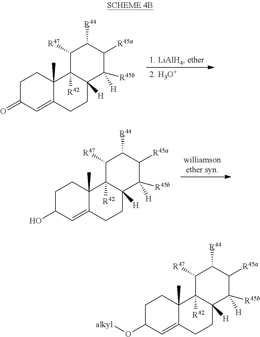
C1C(=O)C=C2C(C)(C1)C1([R42])C([H])(CC2)C([H])([R45b])C([R45a])C([R44])C1[R47].C1C(O)C=C2C(C)(C1)C1([R42])C([H])(CC2)C([H])([R45b])C([R45a])C([R44])C1[R47].C1C(O[alkyl])C=C2C(C)(C1)C1([R42])C([H])(CC2)C([H])([R45b])C([R45a])C([R44])C1[R47]
